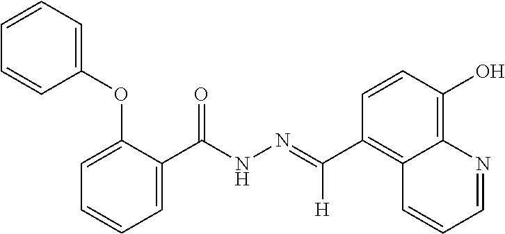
C1=CC(O)=C2C(=C1C([H])=NNC(C1=CC=CC=C1OC1=CC=CC=C1)=O)C=CC=N2
